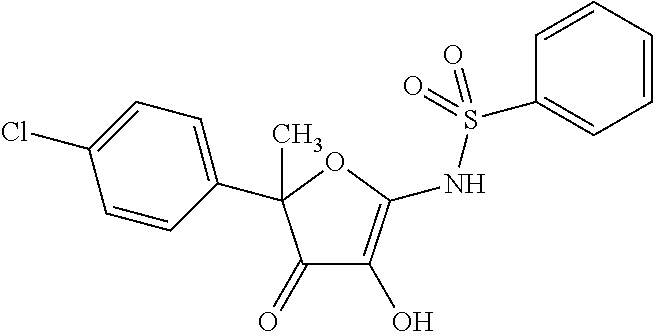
C1(C2(C)C(=O)C(O)=C(NS(C3=CC=CC=C3)(=O)=O)O2)=CC=C(Cl)C=C1
